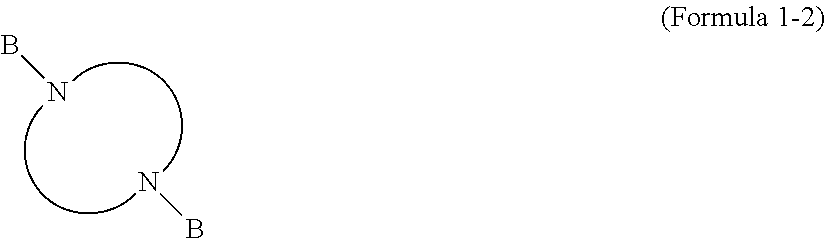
NB.NB
